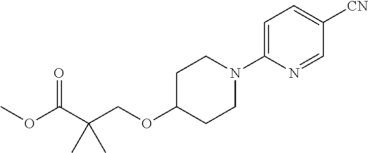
C1N(C2=CC=C([CN])C=N2)CCC(OCC(C(OC)=O)(C)C)C1
